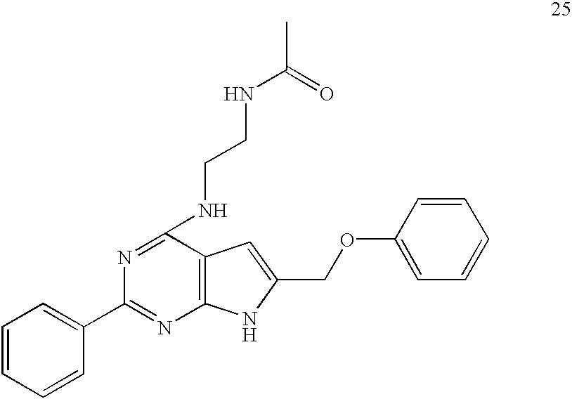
C1=CC=CC(C2=NC3=C(C(NCCNC(C)=O)=N2)C=C(COC2=CC=CC=C2)N3)=C1
